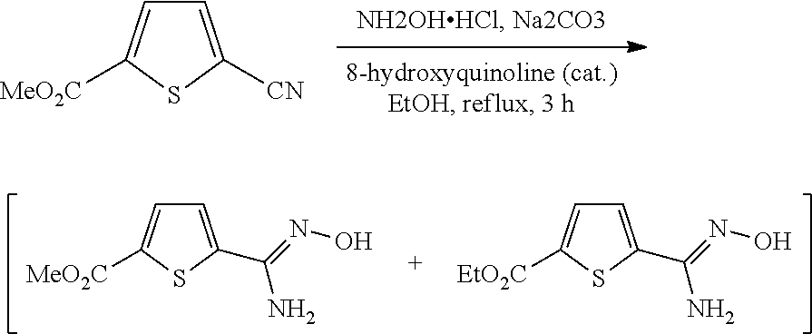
C1=C([CN])SC([MeO2C])=C1.C1=C(C(=NO)N)SC([MeO2C])=C1.C1=C(C(=NO)N)SC([EtO2C])=C1
